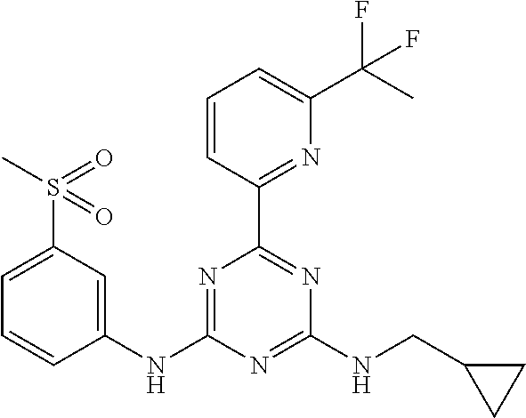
C1(NC2=CC(S(=O)(C)=O)=CC=C2)=NC(C2=NC(C(C)(F)F)=CC=C2)=NC(NCC2CC2)=N1
